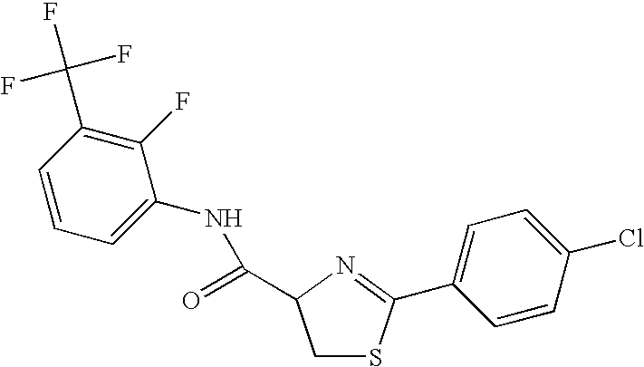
C1=CC=C(NC(=O)C2CSC(C3=CC=C(Cl)C=C3)=N2)C(F)=C1C(F)(F)F
